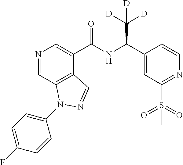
N1=CC2=C(C(C(NC(C3=CC(S(=O)(=O)C)=NC=C3)C([D])([D])[D])=O)=C1)C=NN2C1=CC=C(F)C=C1
